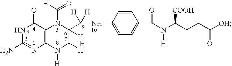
C12=C(N([H])C([H])([H])C(C(NC3=CC=C(C(N(C(CCC([OH])=O)[COOH])[H])=O)C=C3)([H])[H])([H])N1C([H])=O)N=C(N)NC2=O
